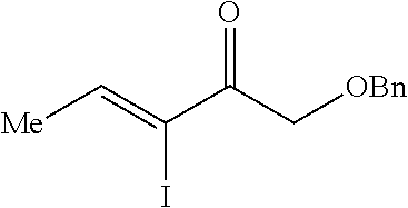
C(C(C(=C[Me])I)=O)[OBn]
